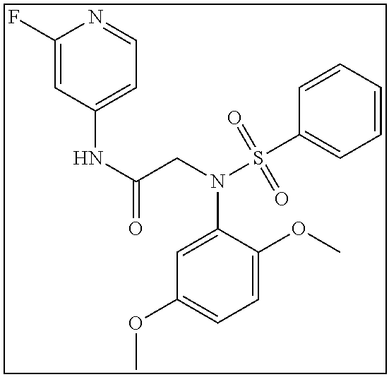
C1=CC=CC(S(N(C2=CC(OC)=CC=C2OC)CC(NC2=CC=NC(F)=C2)=O)(=O)=O)=C1
